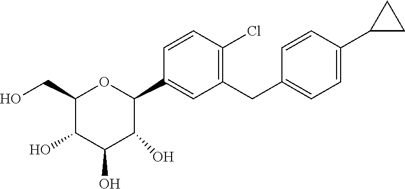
C1(CO)C(O)C(O)C(O)C(C2=CC(CC3=CC=C(C4CC4)C=C3)=C(Cl)C=C2)O1
